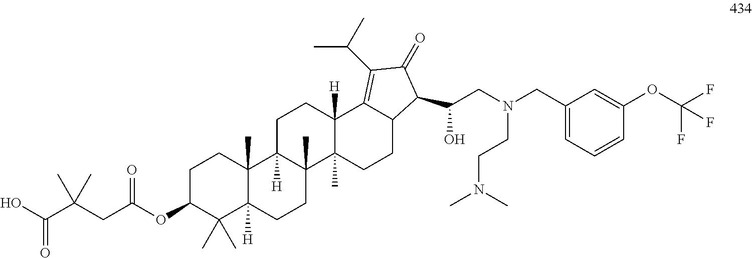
OC(C(CC(OC1C(C)(C)C2([H])C(C)(CC1)C1([H])C(C)(CC2)C2(C)C([H])(CC1)C1=C(C(C)C)C(=O)C(C(CN(CC3=CC=CC(OC(F)(F)F)=C3)CCN(C)C)O)C1CC2)=O)(C)C)=O
